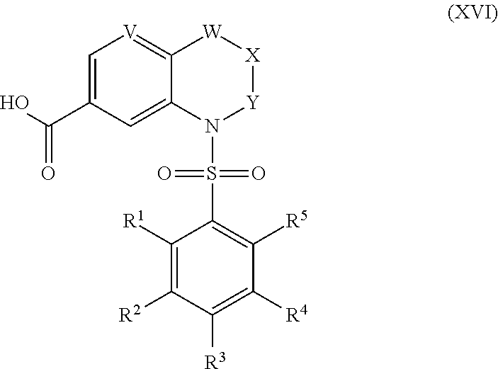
C12=CC(C(O)=O)=C[V]=C1[W][X][Y]N2S(=O)(=O)C1=C([R5])C([R4])=C([R3])C([R2])=C1[R1]
